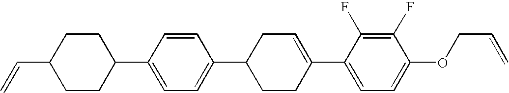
C1(F)=C(F)C(C2=CCC(C3=CC=C(C4CCC(C=C)CC4)C=C3)CC2)=CC=C1OCC=C
